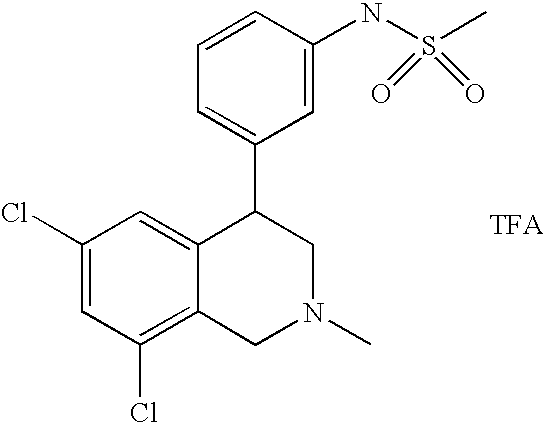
C1(Cl)=C2C(=CC(Cl)=C1)C(C1=CC=CC(NS(C)(=O)=O)=C1)CN(C)C2
